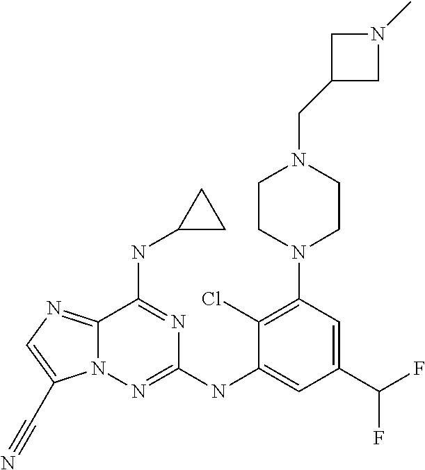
N12C(=NC=C1C#N)C(NC1CC1)=NC(NC1=CC(C(F)F)=CC(N3CCN(CC4CN(C)C4)CC3)=C1Cl)=N2
